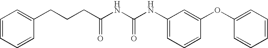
C1=CC=CC(CCCC(NC(NC2=CC=CC(OC3=CC=CC=C3)=C2)=O)=O)=C1
